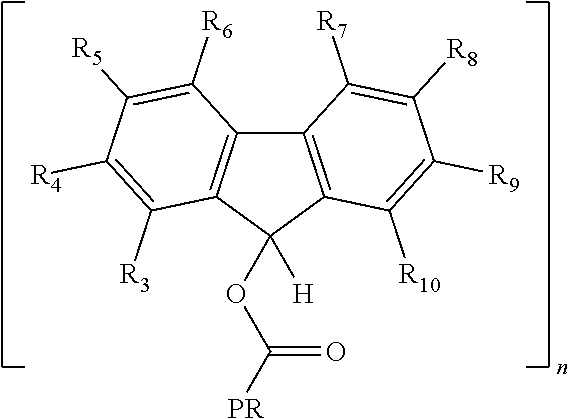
C12=C(C([H])(OC([PR])=O)C3=C1C([R6])=C([R5])C([R4])=C3[R3])C([R10])=C([R9])C([R8])=C2[R7]
